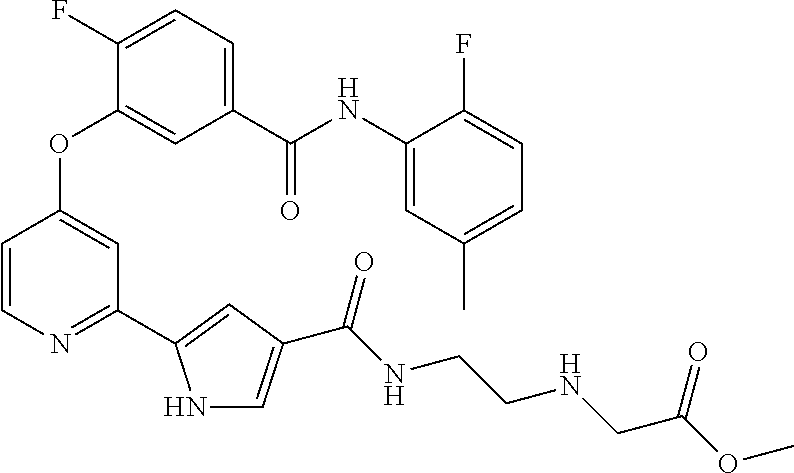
C1=C(C(NC2=CC(C)=CC=C2F)=O)C=C(OC2=CC(C3=CC(C(NCCNCC(=O)OC)=O)=CN3)=NC=C2)C(F)=C1
